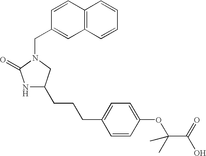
N1C(CCCC2=CC=C(OC(C(=O)O)(C)C)C=C2)CN(CC2=CC3=C(C=C2)C=CC=C3)C1=O
